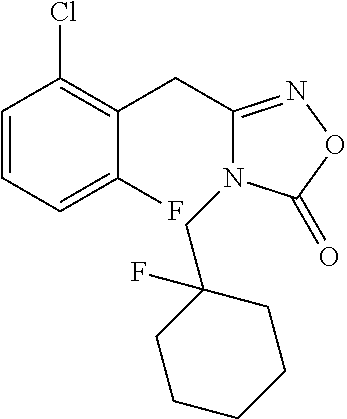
C1=CC=C(F)C(CC2=NOC(=O)N2CC2(F)CCCCC2)=C1Cl
